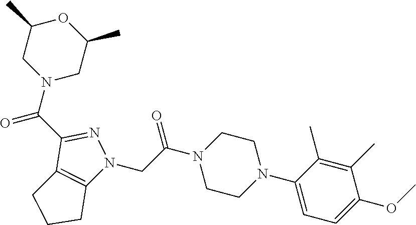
C1(C(N2CC(C)OC(C)C2)=O)=NN(CC(N2CCN(C3=CC=C(OC)C(C)=C3C)CC2)=O)C2=C1CCC2
